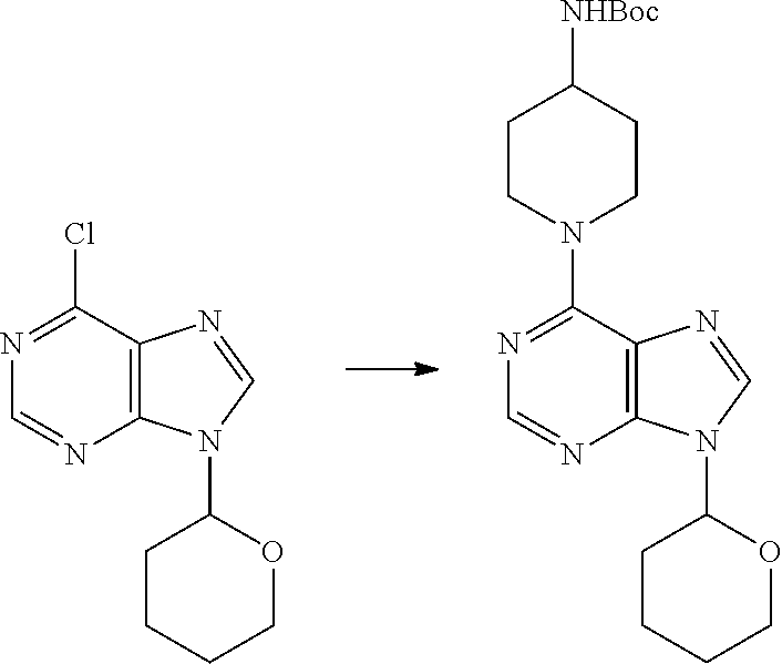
C12=C(C(Cl)=NC=N1)N=CN2C1CCCCO1.C12=C(C(N3CCC([NHBoc])CC3)=NC=N1)N=CN2C1CCCCO1
